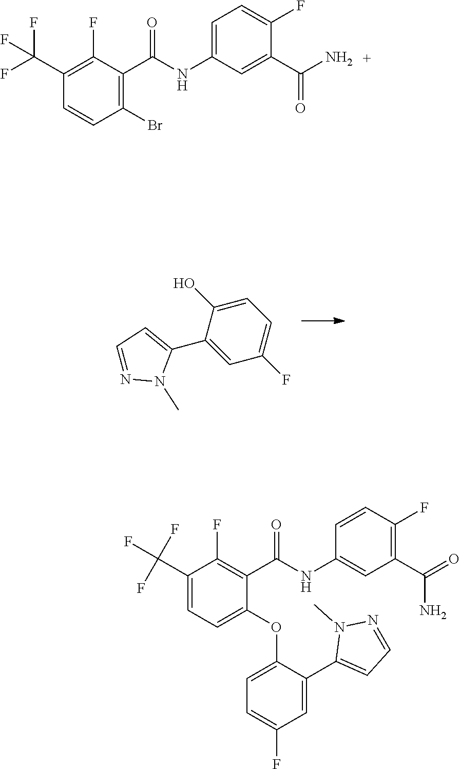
C1(C(F)(F)F)=C(F)C(C(NC2=CC=C(F)C(C(N)=O)=C2)=O)=C(Br)C=C1.C1(C(F)(F)F)=CC=C(OC2=CC=C(F)C=C2C2=CC=NN2C)C(C(NC2=CC(C(=O)N)=C(F)C=C2)=O)=C1F.C1(C2=CC(F)=CC=C2O)=CC=NN1C
